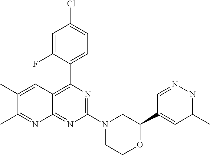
C1(C2=CC(C)=NN=C2)OCCN(C2=NC(C3=CC=C(Cl)C=C3F)=C3C(=N2)N=C(C)C(C)=C3)C1
